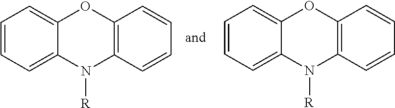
C1=CC=C2C(=C1)OC1=C(N2[R])C=CC=C1.C1=CC=C2C(=C1)OC1=C(N2[R])C=CC=C1
